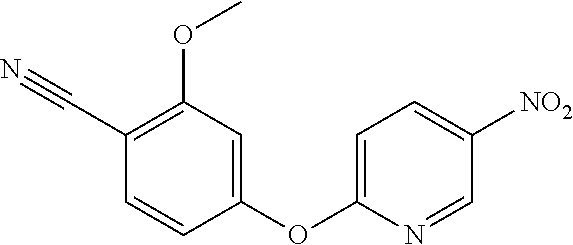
C1(OC)=C(C#N)C=CC(OC2=CC=C([NO2])C=N2)=C1
